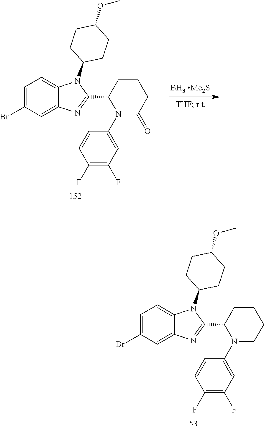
C1=C(Br)C=C2C(=C1)N(C1CCC(OC)CC1)C(C1N(C3=CC(F)=C(F)C=C3)CCCC1)=N2.C1=C(Br)C=C2C(=C1)N(C1CCC(OC)CC1)C(C1N(C3=CC(F)=C(F)C=C3)C(=O)CCC1)=N2
